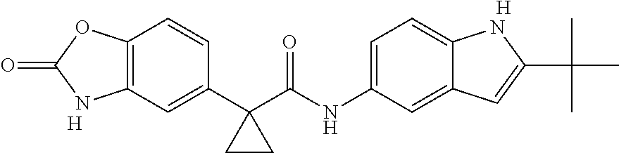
C1(C2(C(NC3=CC=C4C(=C3)C=C(C(C)(C)C)N4)=O)CC2)=CC2=C(C=C1)OC(=O)N2.[H].[H]
